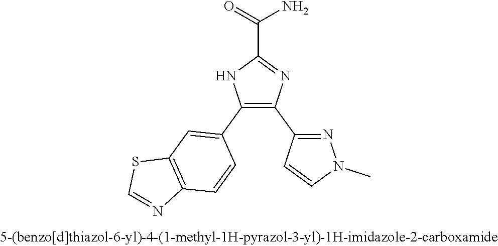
C(C1=NC(C2=NN(C)C=C2)=C(C2=CC3=C(C=C2)N=CS3)N1)(=O)N
